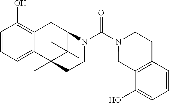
C1(O)=C2C(=CC=C1)C1(C)C(C)(C)C(C2)N(C(N2CC3=C(CC2)C=CC=C3O)=O)CC1
